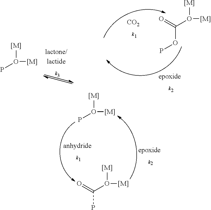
[[M]]O([[M]])C(=O)OP.[[M]]O(P)[[M]].[[M]]O(P)[[M]].[[M]]O([[M]])C(=O)P
